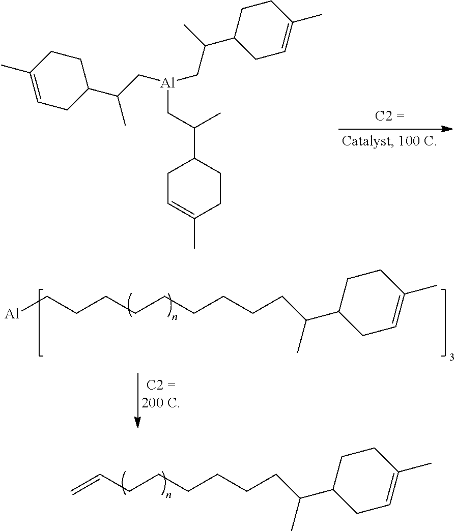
C1(C)=CCC(C(C[Al](CC(C2CC=C(C)CC2)C)CC(C2CC=C(C)CC2)C)C)CC1.C(CCCC(C1CCC(C)=CC1)C)CCCCC[Al].C(CCCC(C1CCC(C)=CC1)C)CCC=C
